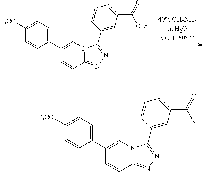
C1(C2=CC=C([F3CO])C=C2)=CN2C(=NN=C2C2=CC(C(=O)[OEt])=CC=C2)C=C1.C1(C2=CC=C([F3CO])C=C2)=CN2C(=NN=C2C2=CC(C(=O)NC)=CC=C2)C=C1
